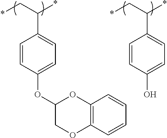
O1CC(OC2=CC=C(C(C*)*)C=C2)OC2=C1C=CC=C2.C1(O)=CC=C(C(C*)*)C=C1
